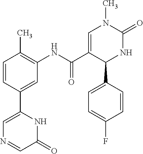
C1=CC(C)=C(NC(C2=CN(C)C(=O)NC2C2=CC=C(F)C=C2)=O)C=C1C1=CN=CC(=O)N1
